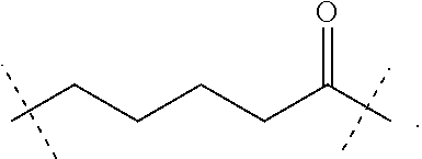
CCCCCC(C)=O
